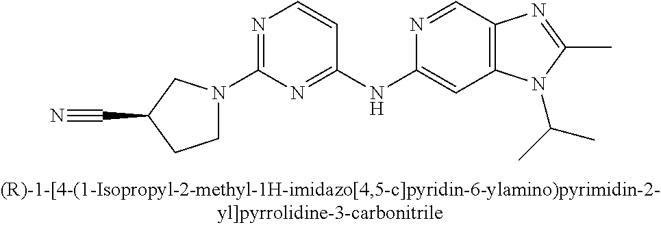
CC1=NC2=C(N1C(C)C)C=C(NC1=NC(N3CCC(C#N)C3)=NC=C1)N=C2
